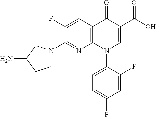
C12=C(C=C(F)C(N3CCC(N)C3)=N1)C(=O)C(C(=O)O)=CN2C1=CC=C(F)C=C1F
